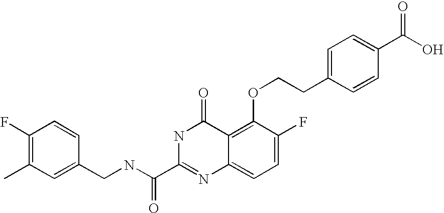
C1(CNC(C2=NC3=CC=C(F)C(OCCC4=CC=C(C(O)=O)C=C4)=C3C(=O)N2)=O)=CC(C)=C(F)C=C1
